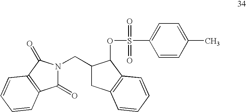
C1(=O)N(CC2CC3=C(C2OS(=O)(=O)C2=CC=C(C)C=C2)C=CC=C3)C(=O)C2=C1C=CC=C2
